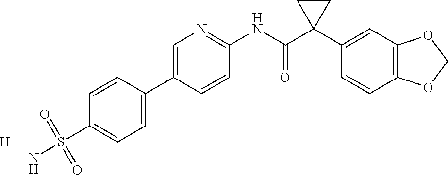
C1=CC(C2=CN=C(NC(C3(C4=CC5=C(C=C4)OCO5)CC3)=O)C=C2)=CC=C1S(N)(=O)=O.[H]
